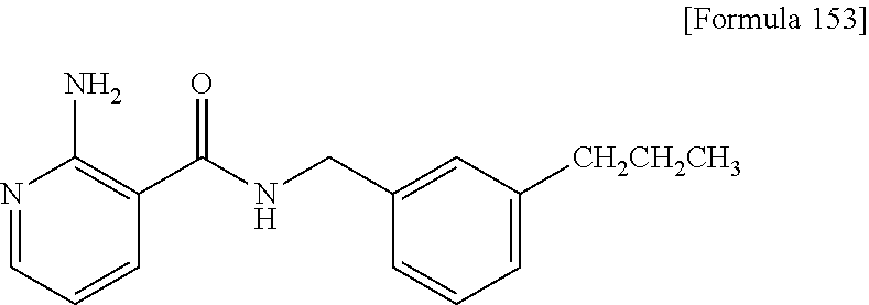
N1=CC=CC(C(NCC2=CC([CH2CH2CH3])=CC=C2)=O)=C1N
